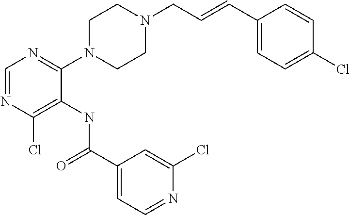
C1=NC(Cl)=C(NC(C2=CC=NC(Cl)=C2)=O)C(N2CCN(CC=CC3=CC=C(Cl)C=C3)CC2)=N1
